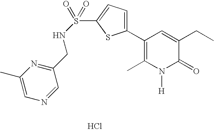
C1(C2=CC=C(S(=O)(=O)NCC3=NC(C)=CN=C3)S2)=C(C)N([H])C(=O)C(CC)=C1.Cl
